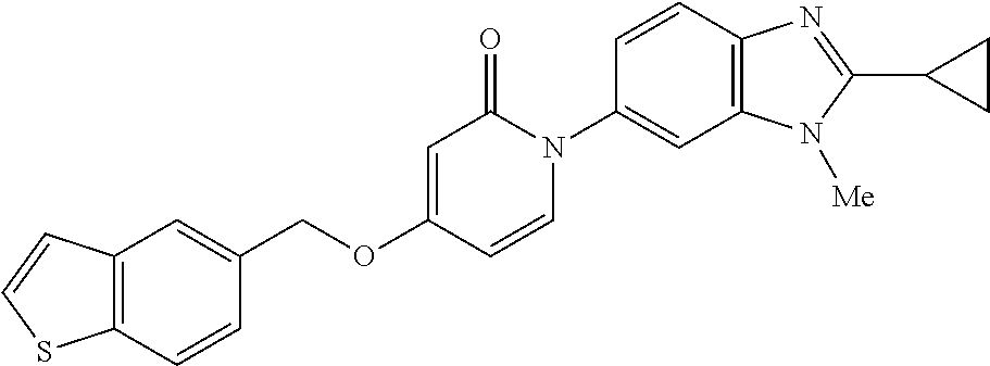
C(OC1=CC(=O)N(C2=CC3=C(C=C2)N=C(C2CC2)N3[Me])C=C1)C1=CC2=C(C=C1)SC=C2
